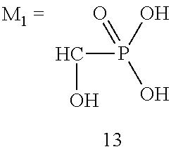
C(P(O)(O)=O)O
